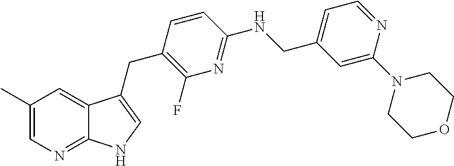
C1(C)=CN=C2C(=C1)C(CC1=C(F)N=C(NCC3=CC=NC(N4CCOCC4)=C3)C=C1)=CN2
